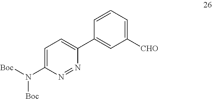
C1=C(N([Boc])[Boc])N=NC(C2=CC([CHO])=CC=C2)=C1
